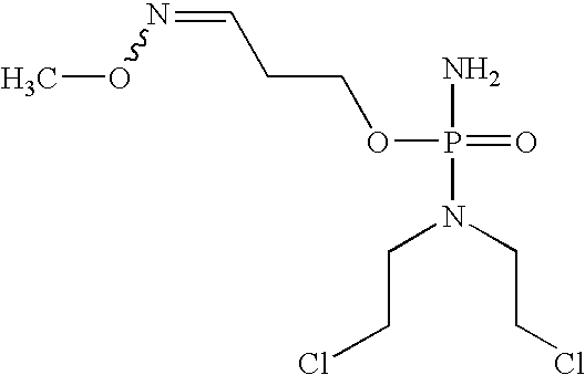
P(N(CCCl)CCCl)(=O)(OCCC=NOC)N
